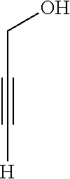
C(C#C[H])O
